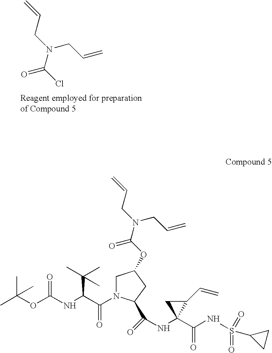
N(C(Cl)=O)(CC=C)CC=C.CC(OC(NC(C(N1CC(OC(=O)N(CC=C)CC=C)CC1C(=O)NC1(C(NS(=O)(=O)C2CC2)=O)C(C=C)C1)=O)C(C)(C)C)=O)(C)C
